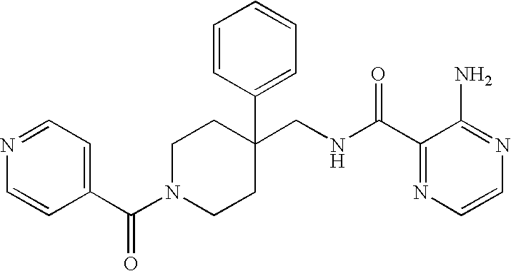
C1(CNC(C2=NC=CN=C2N)=O)(C2=CC=CC=C2)CCN(C(C2=CC=NC=C2)=O)CC1
